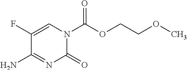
C1(F)=CN(C(OCCOC)=O)C(=O)N=C1N
